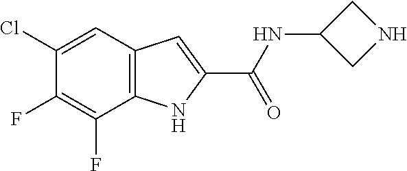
C12=C(C=C(Cl)C(F)=C1F)C=C(C(=O)NC1CNC1)N2
